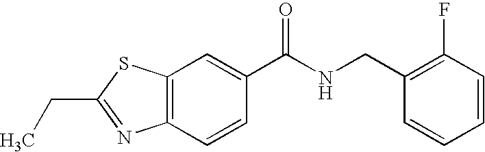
C12=C(C=C(C(NCC3=C(F)C=CC=C3)=O)C=C1)SC(CC)=N2
